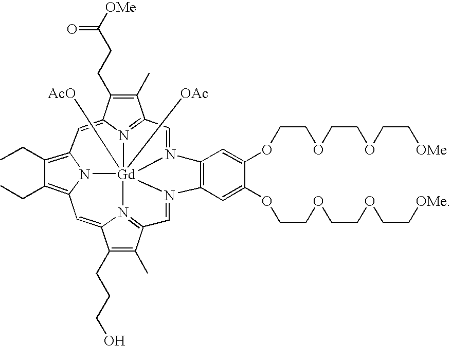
C12=CC3=C(CC)C(CC)=C4C=C5C(CCC([OMe])=O)=C(C)C6=N5[Gd]57([AcO])([OAc])(N1=C(C(C)=C2CCCO)C=N5C1=C(C=C(OCCOCCOCC[OMe])C(OCCOCCOCC[OMe])=C1)N7=C6)N43
